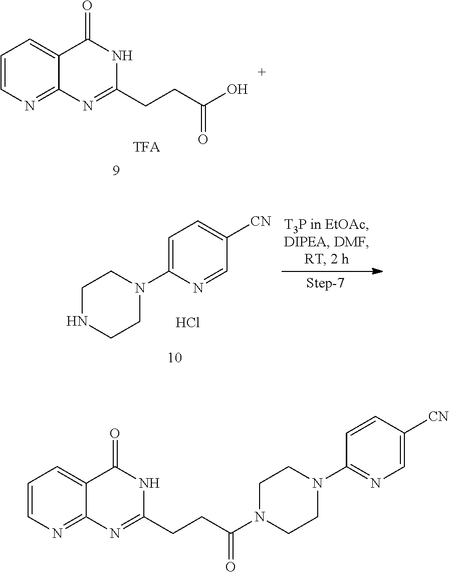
C1=C(N2CCNCC2)N=CC([CN])=C1.Cl.C1=CN=C2C(=C1)C(=O)NC(CCC(O)=O)=N2.C1=CN=C2C(=C1)C(=O)NC(CCC(=O)N1CCN(C3=NC=C([CN])C=C3)CC1)=N2
